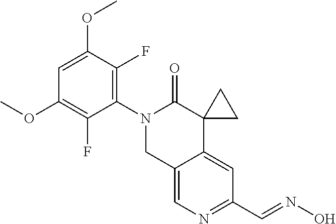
C12=CN=C(C=NO)C=C1C1(C(=O)N(C3=C(F)C(OC)=CC(OC)=C3F)C2)CC1
